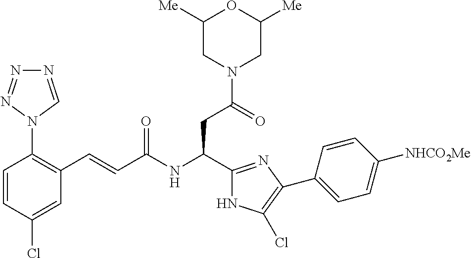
C1=CC(Cl)=CC(C=CC(NC(C2=NC(C3=CC=C([NHCO2Me])C=C3)=C(Cl)N2)CC(N2CC([Me])OC([Me])C2)=O)=O)=C1N1C=NN=N1
